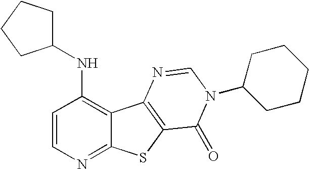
C1(NC2=C3C(=NC=C2)SC2=C3N=CN(C3CCCCC3)C2=O)CCCC1
